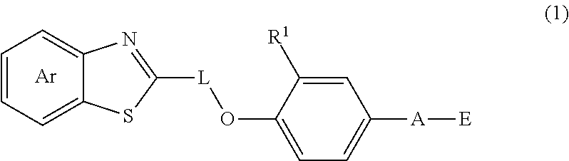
C1=CC=C2C(=C1)N=C([L]OC1=CC=C([A][E])C=C1[R1])S2.[Ar]
